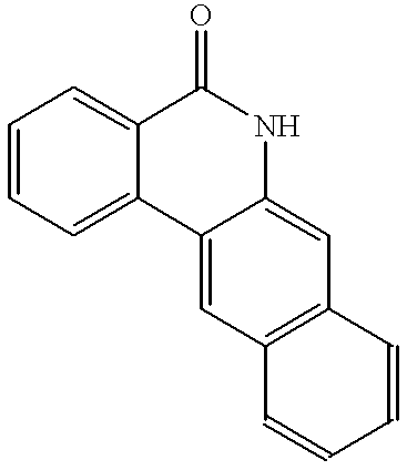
C1=CC=C2C(=C1)C(=O)NC1=CC3=C(C=C21)C=CC=C3
